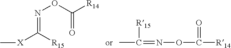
CC([R15])=NOC(=O)[R14].C[X]C([R15])=NOC([R14])=O
